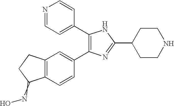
C1(C2=CC=NC=C2)=C(C2=CC3=C(C=C2)C(=NO)CC3)N=C(C2CCNCC2)N1
